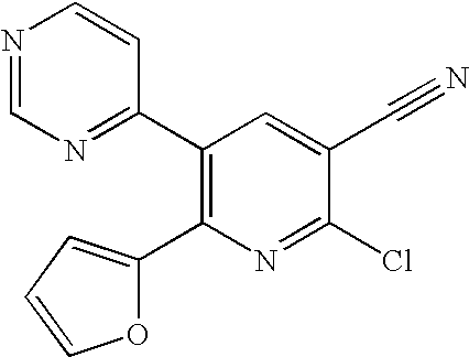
N1=CN=C(C2=C(C3=CC=CO3)N=C(Cl)C(C#N)=C2)C=C1
